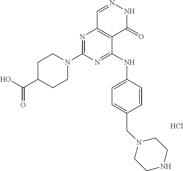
N1=C(NC2=CC=C(CN3CCNCC3)C=C2)C2=C(N=C1N1CCC(C(O)=O)CC1)C=NNC2=O.Cl
